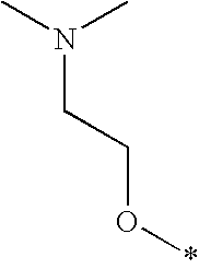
CN(C)CCO*
